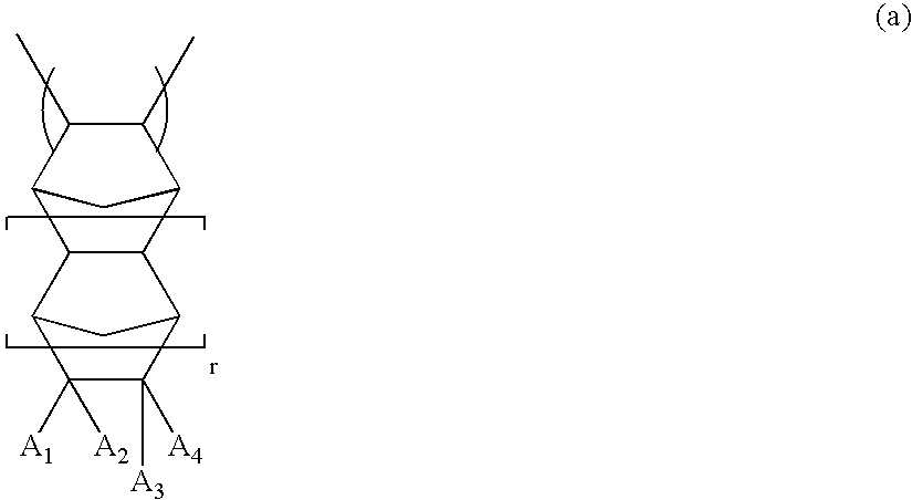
C12C(C)C(C)C(C1)C1C2C2C([A3])([A4])C([A1])([A2])C1C2
